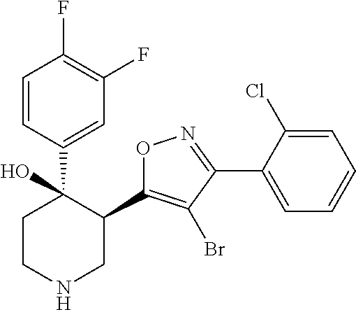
C1(C2=C(Br)C(C3=CC=CC=C3Cl)=NO2)C(C2=CC(F)=C(F)C=C2)(O)CCNC1
